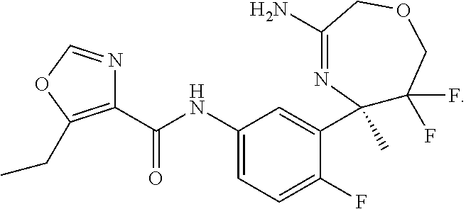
C1(NC(C2=C(CC)OC=N2)=O)=CC=C(F)C(C2(C)C(F)(F)COCC(N)=N2)=C1
